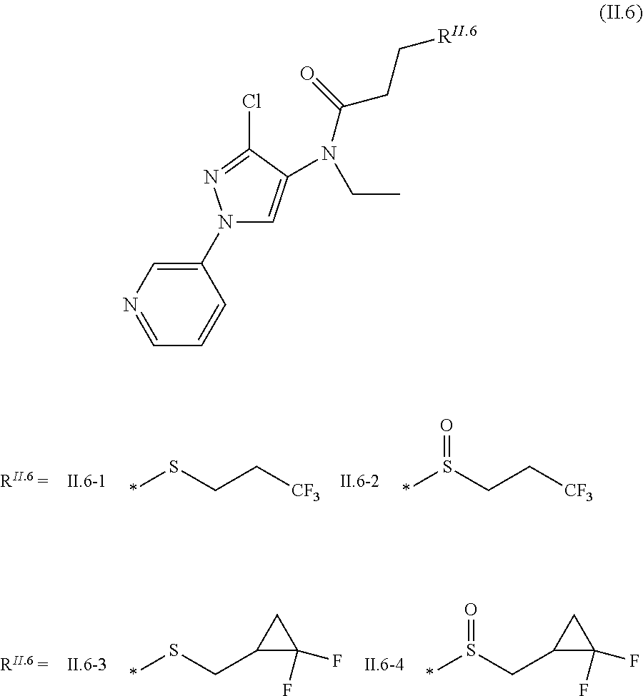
*SCC[CF3].*S(CC[CF3])=O.*SCC1C(F)(F)C1.*S(CC1C(F)(F)C1)=O.C1(N2C=C(N(C(CC[RII.6])=O)CC)C(Cl)=N2)=CN=CC=C1
